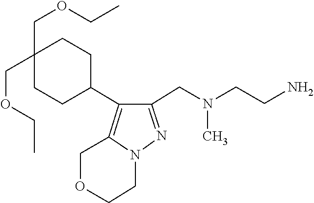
N(C)(CC1=NN2CCOCC2=C1C1CCC(COCC)(COCC)CC1)CCN
